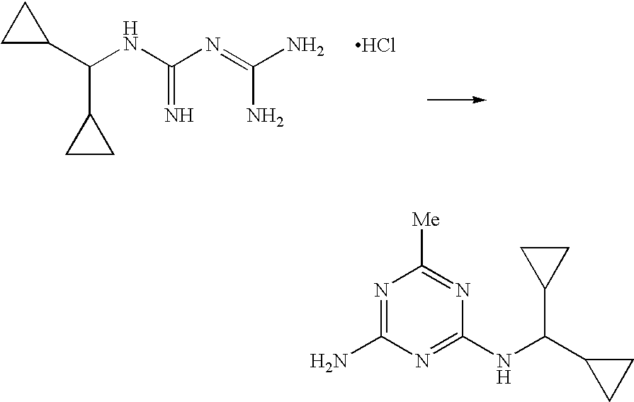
N(C(C1CC1)C1CC1)C1=NC(N)=NC([Me])=N1.N(C(C1CC1)C1CC1)C(=N)N=C(N)N.Cl
